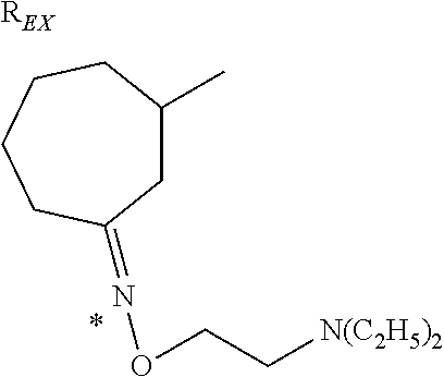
[REX].C1C(C)CCCCC1=NOCC[N(C2H5)2].*
